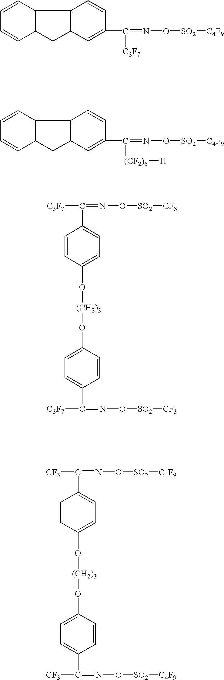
C12=C(C=C(C(=NO[SO2][C4F9])[C3F7])C=C1)CC1=C2C=CC=C1.C12=C(C=C(C(=NO[SO2][C4F9])[(CF2)6][H])C=C1)CC1=C2C=CC=C1.[SO2](ON=C([C3F7])C1=CC=C(O[(CH2)3]OC2=CC=C(C(=NO[SO2][CF3])[C3F7])C=C2)C=C1)[CF3].[SO2](ON=C([CF3])C1=CC=C(O[(CH2)3]OC2=CC=C(C(=NO[SO2][C4F9])[CF3])C=C2)C=C1)[C4F9]
